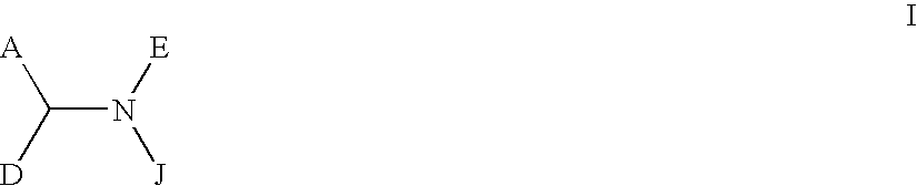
C(N([E])[J])([D])[A]
